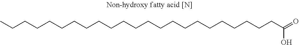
O=C(CCCCCCCCCCCCCCCCCCCCCCC)O
